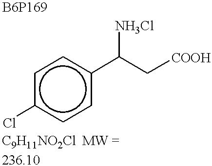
c1c(Cl)ccc(C(C[COOH])[NH3Cl])c1
